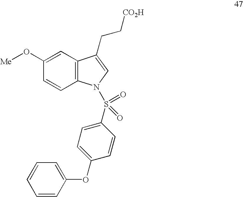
C1(O[Me])=CC2=C(C=C1)N(S(=O)(=O)C1=CC=C(OC3=CC=CC=C3)C=C1)C=C2CC[CO2H]
